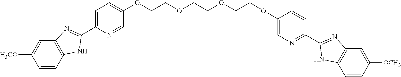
C1=CC2=C(C=C1[H3CO])N=C(C1=CC=C(OCCOCCOCCOC3=CN=C(C4=NC5=C(C=CC([OCH3])=C5)N4)C=C3)C=N1)N2
